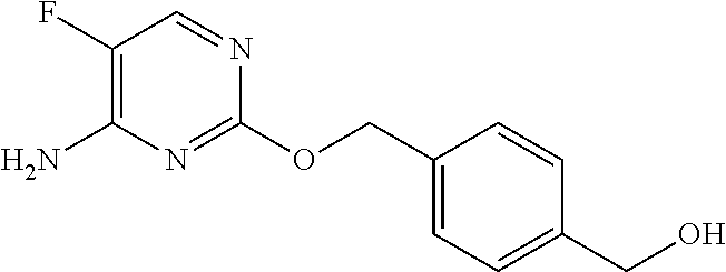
C1(CO)=CC=C(COC2=NC(N)=C(F)C=N2)C=C1
